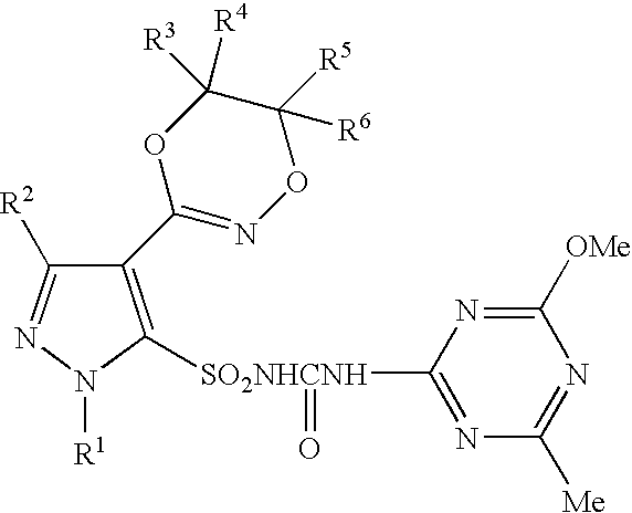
C1(C2=NOC([R5])([R6])C([R3])([R4])O2)=C([SO2NHCNH](C2=NC([Me])=NC([OMe])=N2)=O)N([R1])N=C1[R2]
